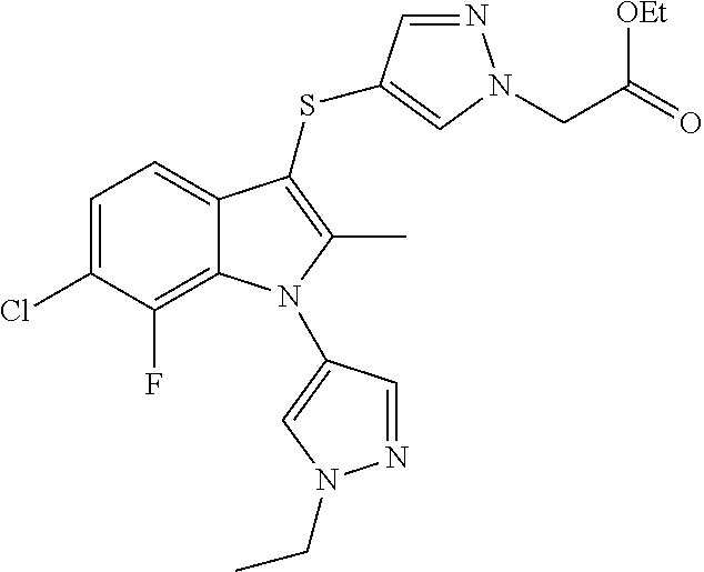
C1=C(Cl)C(F)=C2C(=C1)C(SC1=CN(CC(=O)[OEt])N=C1)=C(C)N2C1=CN(CC)N=C1
